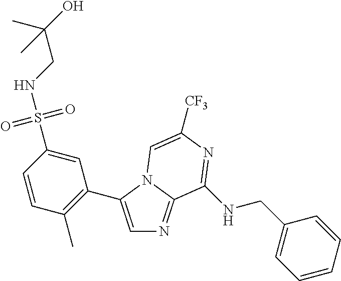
C1=CC(C)=C(C2=CN=C3N2C=C([CF3])N=C3NCC2=CC=CC=C2)C=C1S(NCC(O)(C)C)(=O)=O
